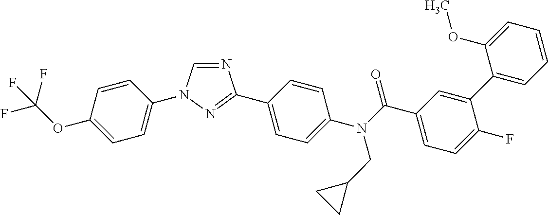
N1=CN(C2=CC=C(OC(F)(F)F)C=C2)N=C1C1=CC=C(N(C(C2=CC=C(F)C(C3=CC=CC=C3OC)=C2)=O)CC2CC2)C=C1
